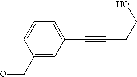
C1(C=O)=CC(C#CCCO)=CC=C1
